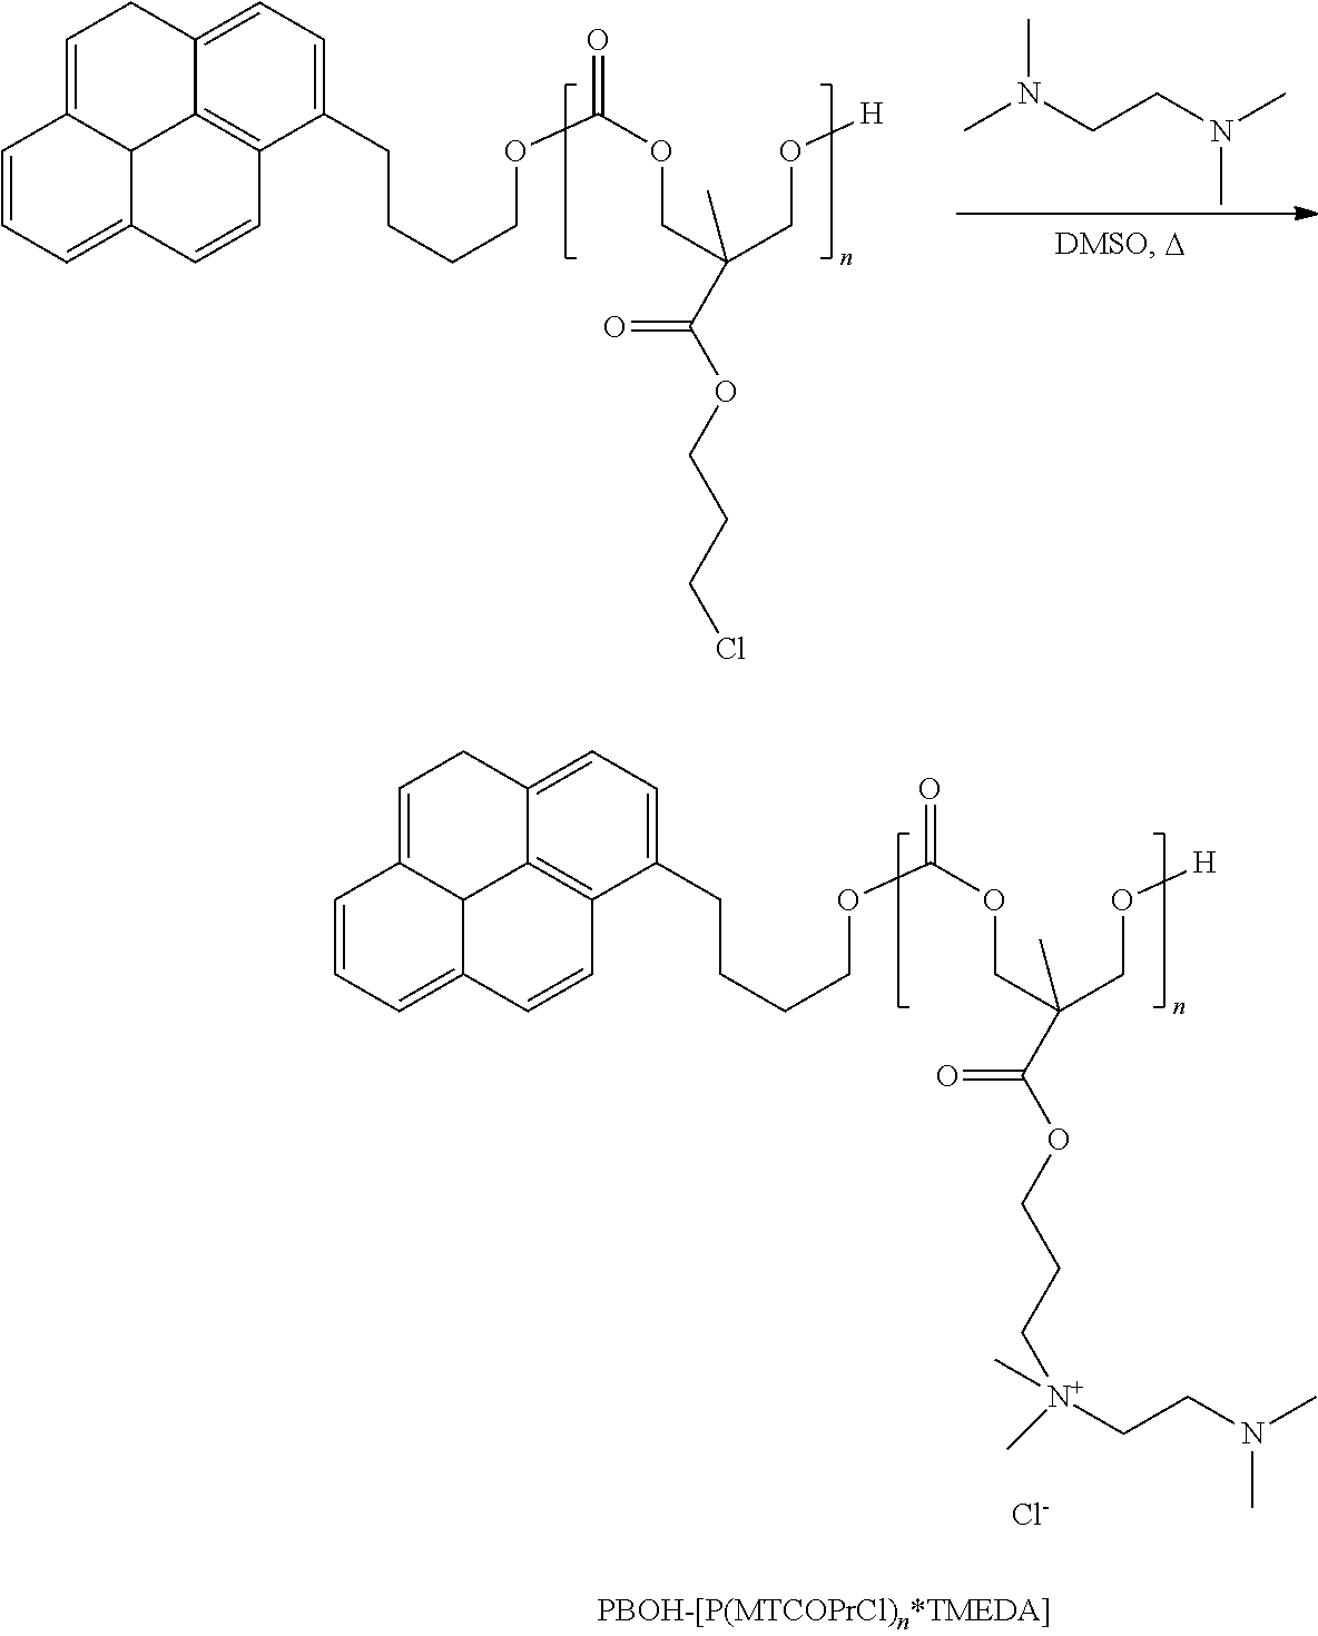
C1(CCCCOC(=O)OCC(CO[H])(C)C(OCCCCl)=O)=CC=C2C3=C1C=CC1=CC=CC(=CC2)C31.CN(CCN(C)C)C.C1(CCCCOC(=O)OCC(CO[H])(C)C(OCCC[N+](C)(C)CCN(C)C)=O)=CC=C2C3=C1C=CC1=CC=CC(=CC2)C31.[Cl-]
